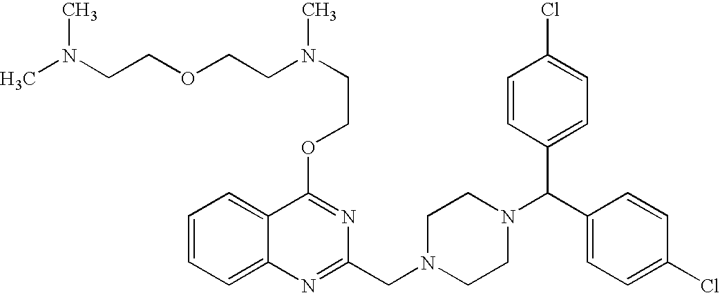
C1=CC=C2C(=C1)N=C(CN1CCN(C(C3=CC=C(Cl)C=C3)C3=CC=C(Cl)C=C3)CC1)N=C2OCCN(C)CCOCCN(C)C
